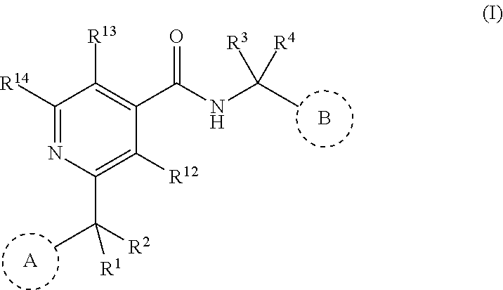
C1([R14])=NC(C([R2])(C)[R1])=C([R12])C(C(NC(C)([R3])[R4])=O)=C1[R13].B.[A]
